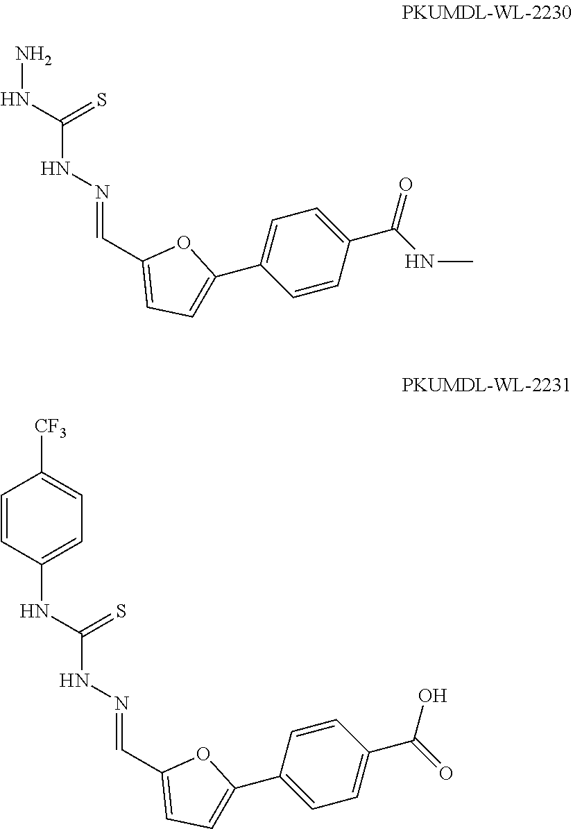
N(=CC1=CC=C(C2=CC=C(C(NC)=O)C=C2)O1)NC(NN)=S.N(=CC1=CC=C(C2=CC=C(C(=O)O)C=C2)O1)NC(NC1=CC=C([CF3])C=C1)=S
